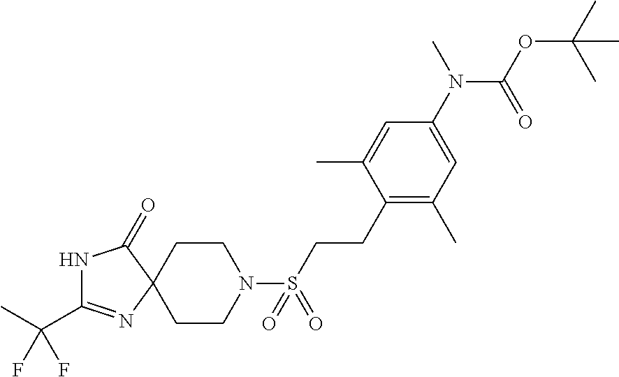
C(C1=NC2(C(=O)N1)CCN(S(CCC1=C(C)C=C(N(C)C(=O)OC(C)(C)C)C=C1C)(=O)=O)CC2)(C)(F)F
